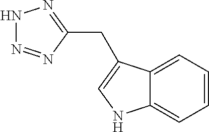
N1N=NC(CC2=CNC3=CC=CC=C32)=N1
